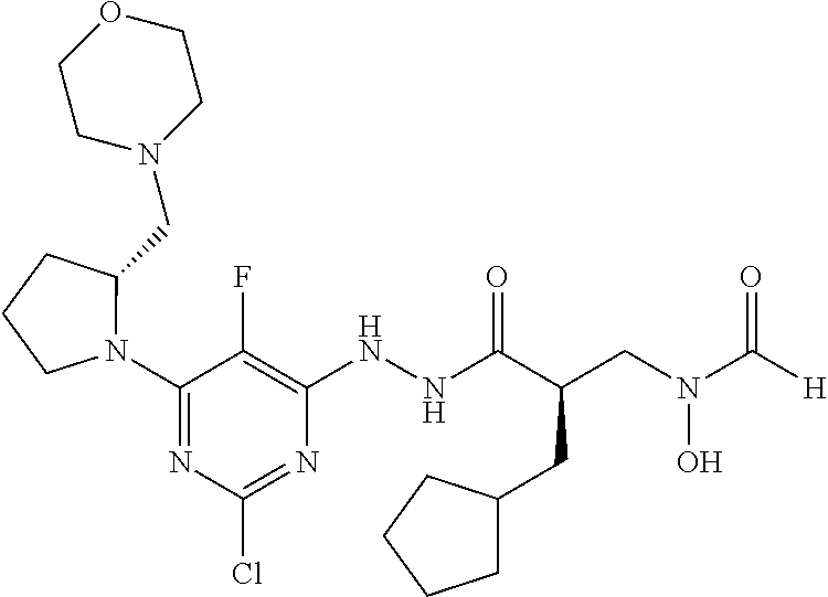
N1(C2=NC(Cl)=NC(NNC(C(CN(C([H])=O)O)CC3CCCC3)=O)=C2F)C(CN2CCOCC2)CCC1
